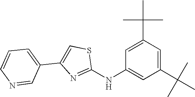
C1(NC2=CC(C(C)(C)C)=CC(C(C)(C)C)=C2)=NC(C2=CC=CN=C2)=CS1
